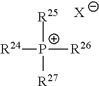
[P+]([R25])([R27])([R26])[R24].[X]
